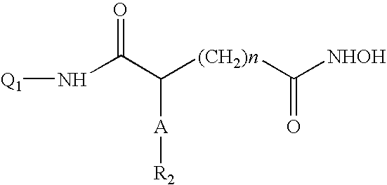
[Q1]NC(C([(CH2)n]C([NHOH])=O)[A][R2])=O
